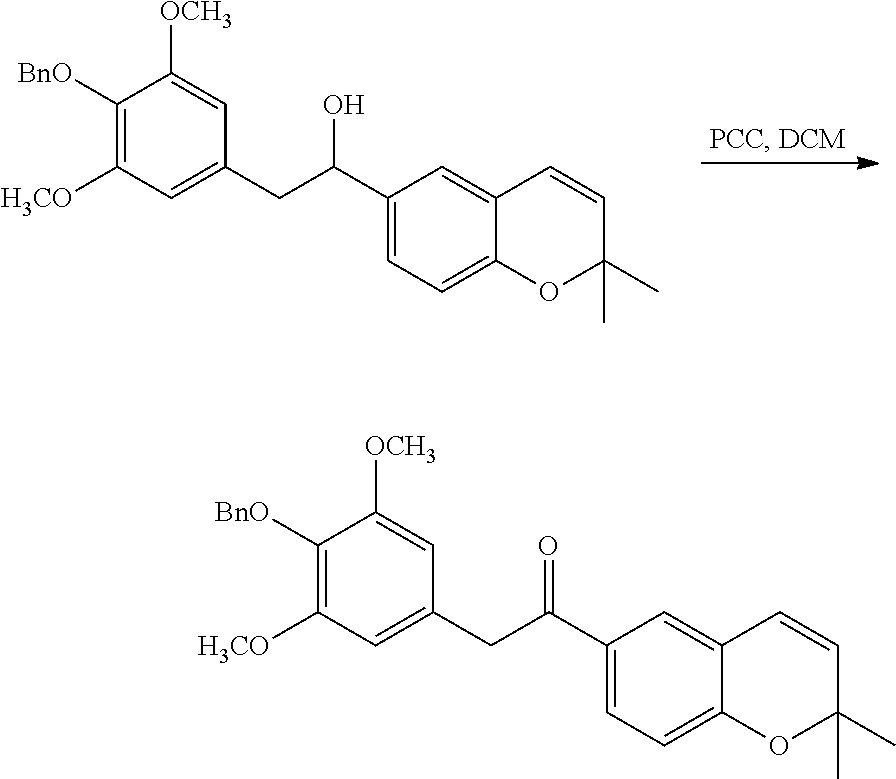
C(CC1=CC([H3CO])=C([BnO])C([OCH3])=C1)(O)C1=CC=C2C(=C1)C=CC(C)(C)O2.C1(C(CC2=CC([H3CO])=C([BnO])C([OCH3])=C2)=O)=CC=C2C(=C1)C=CC(C)(C)O2
